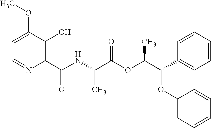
N(C(C(OC(C(C1=CC=CC=C1)OC1=CC=CC=C1)C)=O)C)C(C1=C(O)C(OC)=CC=N1)=O
